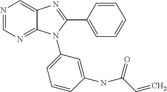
N1=CN=C2C(=C1)N=C(C1=CC=CC=C1)N2C1=CC=CC(NC(=O)C=C)=C1
